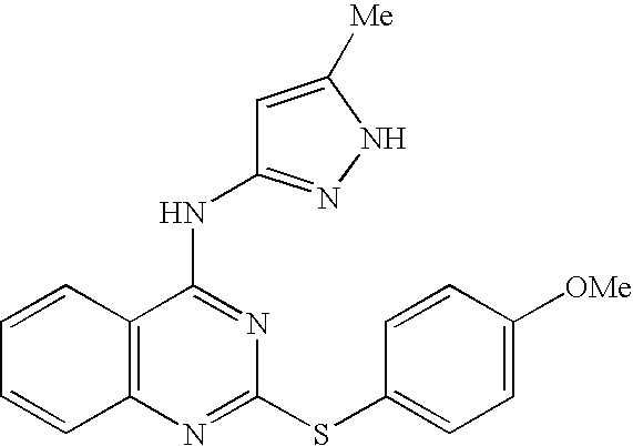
C1=CC2=C(C=C1)N=C(SC1=CC=C([OMe])C=C1)N=C2NC1=NNC([Me])=C1
